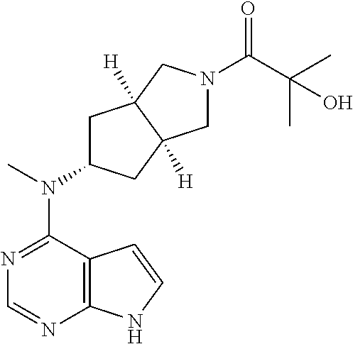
C12=C(N=CN=C1N(C)C1CC3([H])C([H])(C1)CN(C(C(C)(C)O)=O)C3)NC=C2
